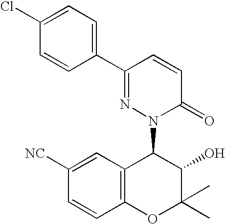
C1([NC])=CC2=C(C=C1)OC(C)(C)C(O)C2N1C(=O)C=CC(C2=CC=C(Cl)C=C2)=N1
